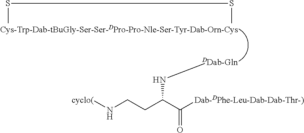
S(C)SC.N(C(CCN[cyclo(])C([Dab-DPhe-Leu-Dab-Dab-Thr-)])=O)[DDab-Gln]
